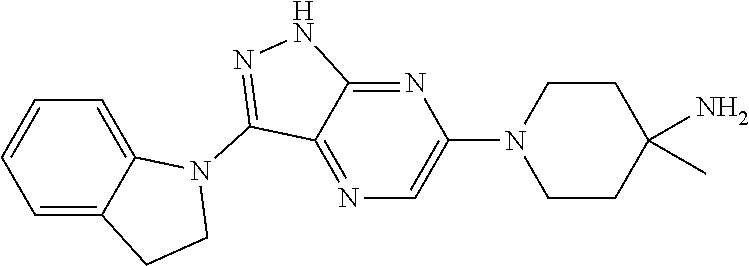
C1=C2C(=CC=C1)CCN2C1=NNC2=NC(N3CCC(C)(N)CC3)=CN=C12
